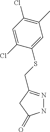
N1N=C(CSC2=CC(C)=C(Cl)C=C2Cl)CC1=O
